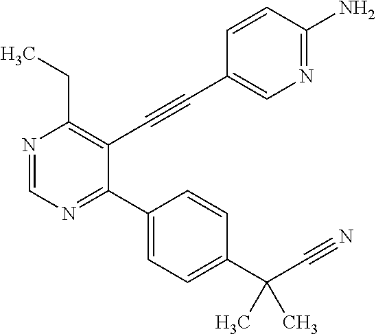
N1=CN=C(C2=CC=C(C(C#N)(C)C)C=C2)C(C#CC2=CN=C(N)C=C2)=C1CC
